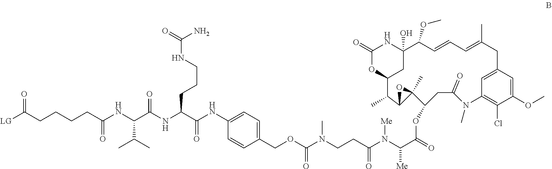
C1(OC)=CC2=CC(=C1Cl)N(C)C(=O)CC(OC(C(N(C(CCN(C)C(=O)OCC1=CC=C(NC(C(NC(C(NC(CCCCC([LG])=O)=O)C(C)C)=O)CCCNC(=O)N)=O)C=C1)=O)[Me])[Me])=O)C1(C)OC1C(C)C1OC(=O)NC(O)(C(OC)C=CC=C(C)C2)C1
